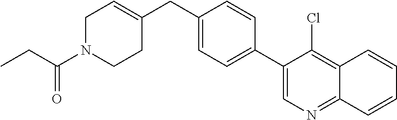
C1N(C(CC)=O)CCC(CC2=CC=C(C3=CN=C4C(=C3Cl)C=CC=C4)C=C2)=C1
